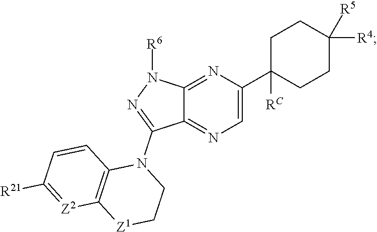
N1=C(N2C3=C([Z1]CC2)[Z2]=C([R21])C=C3)C2=NC=C(C3([RC])CCC([R5])([R4])CC3)N=C2N1[R6]
